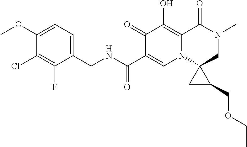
C1(F)=C(Cl)C(OC)=CC=C1CNC(C1=CN2C3(CN(C)C(=O)C2=C(O)C1=O)CC3COCC)=O
